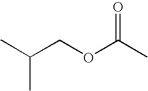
C(C)(=O)OCC(C)C
